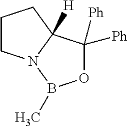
C1CN2C([H])(C1)C([Ph])([Ph])OB2C
